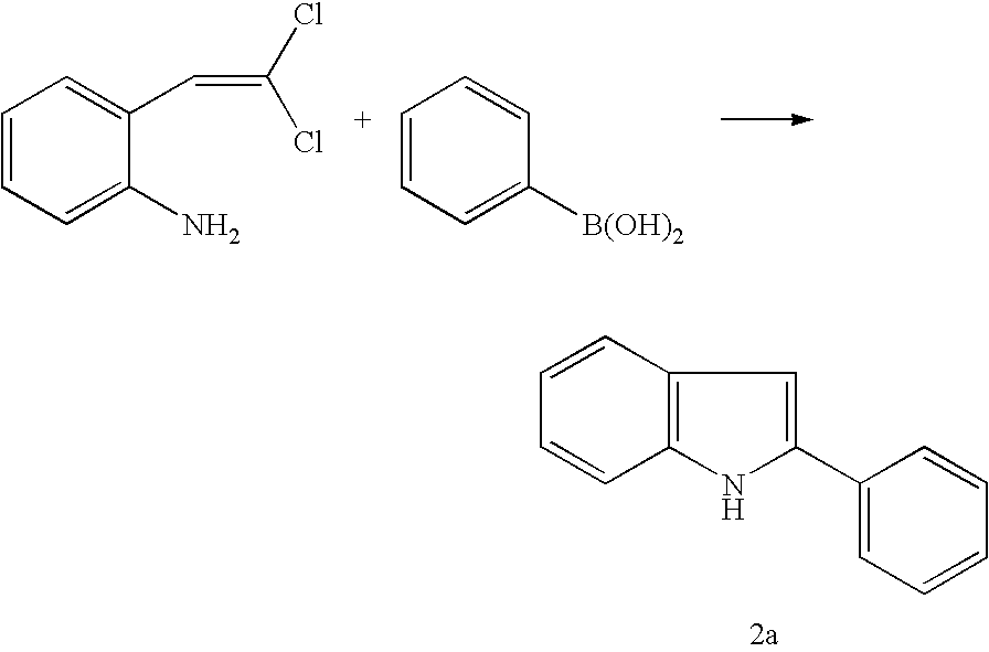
C1=CC=C(N)C(C=C(Cl)Cl)=C1.C1=CC=C([B(OH)2])C=C1.C1=CC2=C(C=C1)NC(C1=CC=CC=C1)=C2
